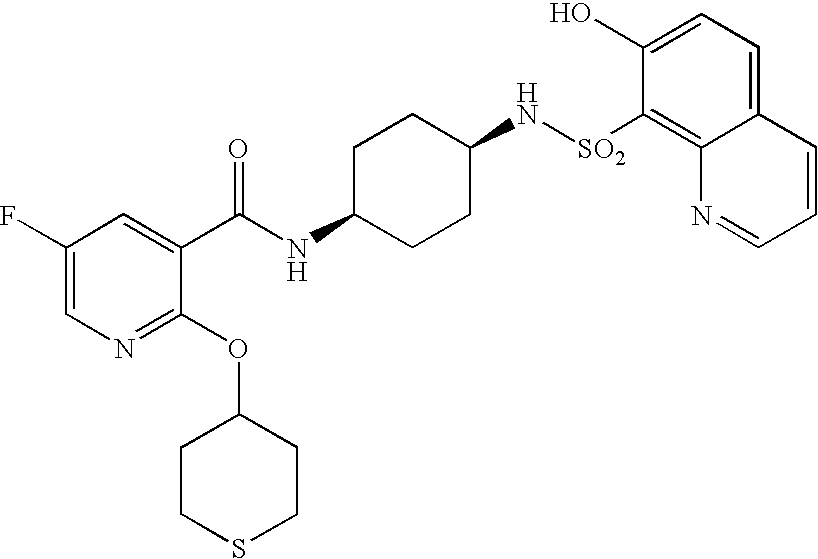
C1CC(NC(=O)C2=CC(F)=CN=C2OC2CCSCC2)CCC1N[SO2]C1=C2C(=CC=C1O)C=CC=N2
